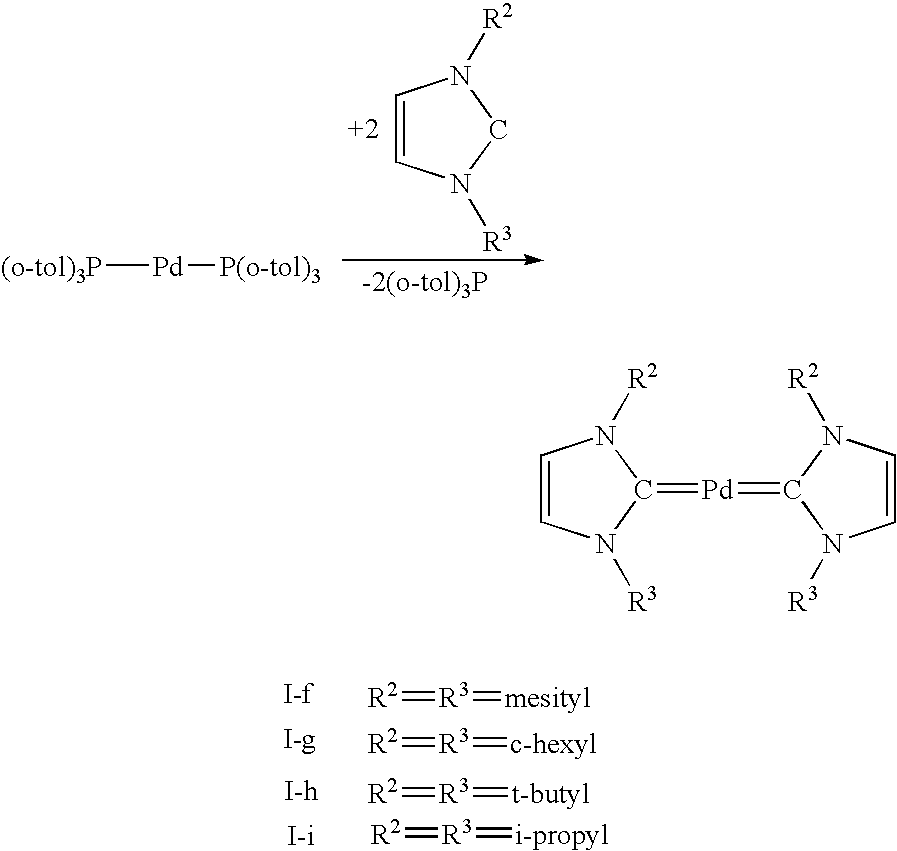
[(o-tol)3P][Pd][P(o-tol)3].C1=CN([R3])CN1[R2].[R2]=[R3]=[mesityl].[R2]=[R3]=[c-hexyl].[R2]=[R3]=[t-butyl].[R2]=[R3]=[i-propyl].C1=CN([R3])C(=[Pd]=C2N([R2])C=CN2[R3])N1[R2]
